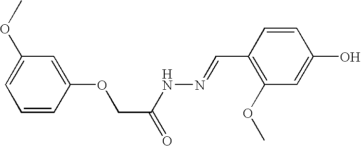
C1=CC(OCC(=O)NN=CC2=C(OC)C=C(O)C=C2)=CC(OC)=C1
